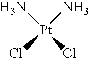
[Pt](N)(Cl)(N)Cl
